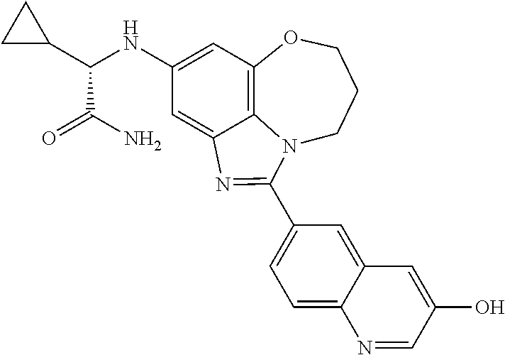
C1(NC(C2CC2)C(N)=O)=CC2=C3C(=C1)N=C(C1=CC=C4C(=C1)C=C(O)C=N4)N3CCCO2
